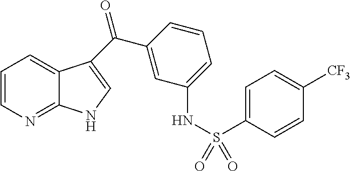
C1=CN=C2C(=C1)C(C(C1=CC(NS(=O)(C3=CC=C([CF3])C=C3)=O)=CC=C1)=O)=CN2
